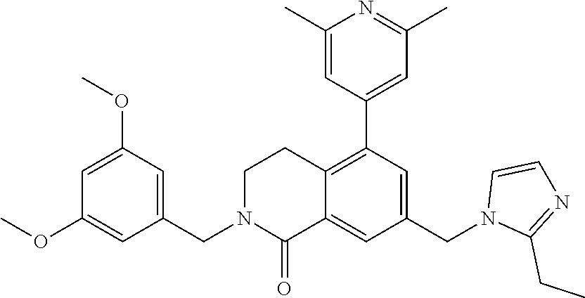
C1(OC)=CC(OC)=CC(CN2C(=O)C3=CC(CN4C(CC)=NC=C4)=CC(C4=CC(C)=NC(C)=C4)=C3CC2)=C1
